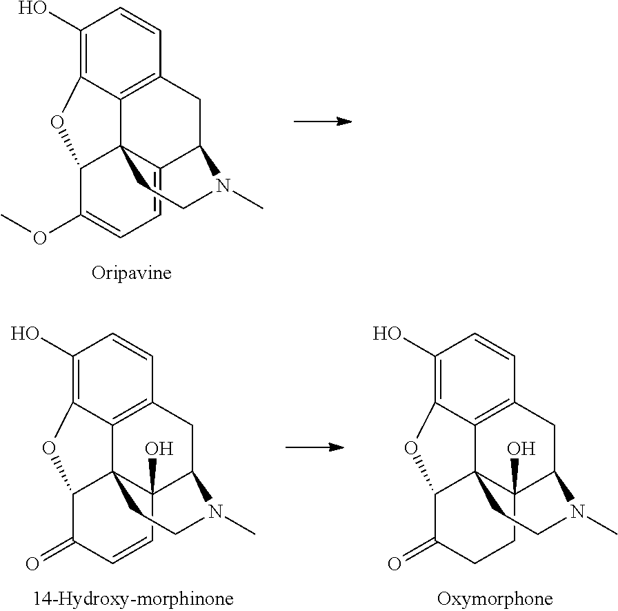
C1(O)=C2C3=C(C=C1)CC1C4=CC=C(OC)C(C34CCN1C)O2.C1(O)=C2C3=C(C=C1)CC1C4(O)C3(C(C(=O)C=C4)O2)CCN1C.C1(O)=C2C3=C(C=C1)CC1C4(O)C3(C(C(=O)CC4)O2)CCN1C
